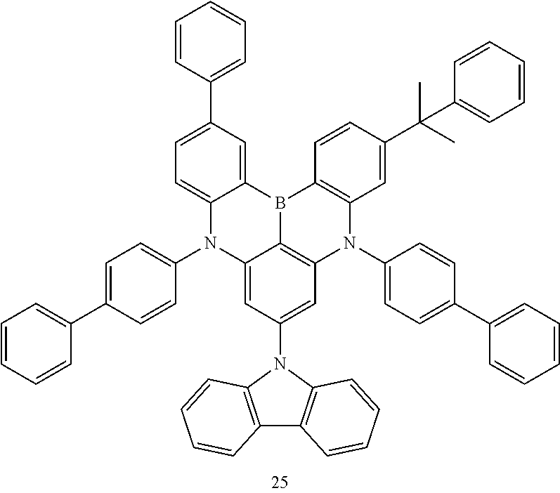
C12=C(N(C3=CC=C(C4=CC=CC=C4)C=C3)C3=C4B1C1=CC(C5=CC=CC=C5)=CC=C1N(C1=CC=C(C5=CC=CC=C5)C=C1)C4=CC(N1C4=C(C=CC=C4)C4=C1C=CC=C4)=C3)C=C(C(C)(C1=CC=CC=C1)C)C=C2
